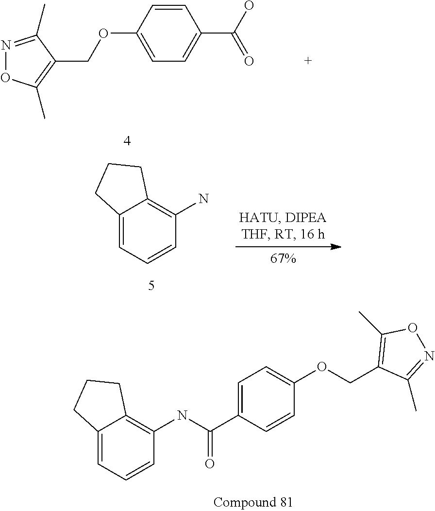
C1=CC(OCC2=C(C)ON=C2C)=CC=C1C(O)=O.C12=CC=CC(N)=C1CCC2.C12=CC=CC(NC(C3=CC=C(OCC4=C(C)ON=C4C)C=C3)=O)=C1CCC2
